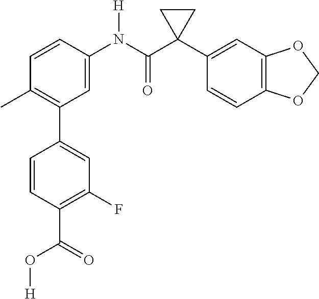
C1=CC(N(C(C2(C3=CC4=C(C=C3)OCO4)CC2)=O)[H])=CC(C2=CC(F)=C(C(O[H])=O)C=C2)=C1C
